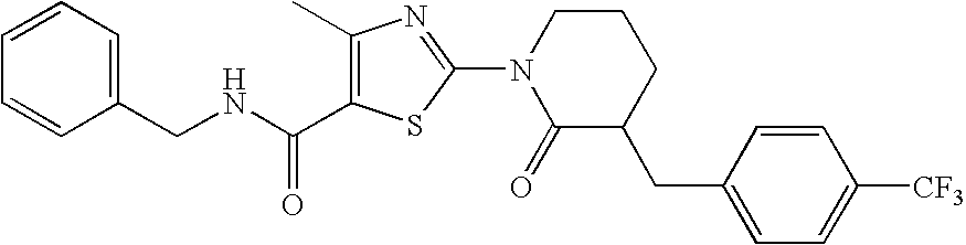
C1=CC=C(CNC(=O)C2=C(C)N=C(N3C(=O)C(CC4=CC=C([CF3])C=C4)CCC3)S2)C=C1
